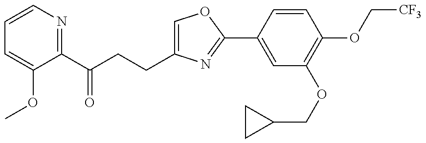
C1=CN=C(C(CCC2=COC(C3=CC(OCC4CC4)=C(OC[CF3])C=C3)=N2)=O)C(OC)=C1
